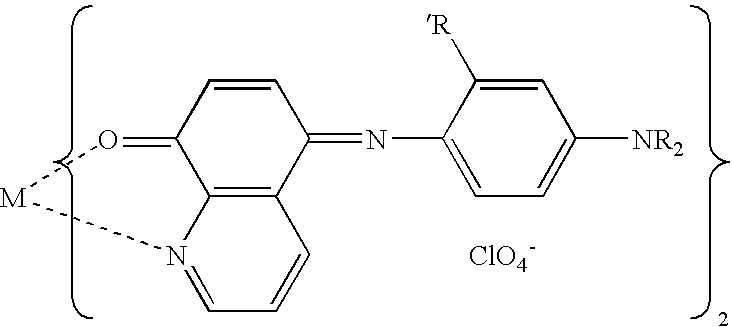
C1=CC(=NC2=CC=C([NR2])C=C2[R])C2=C3C1=O[M]N3=CC=C2.[ClO4-]
